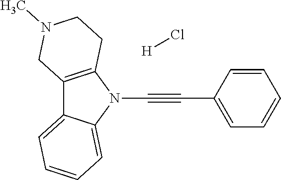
C12=C(N(C#CC3=CC=CC=C3)C3=CC=CC=C13)CCN(C)C2.[H]Cl
